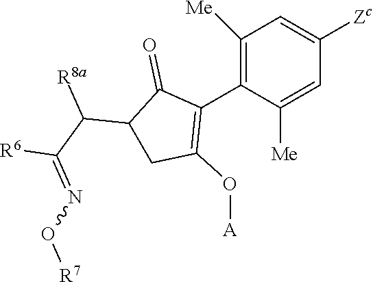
C1([Me])=C(C2=C(O[A])CC(C(C([R6])=NO[R7])[R8a])C2=O)C([Me])=CC([Zc])=C1
